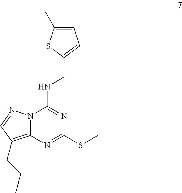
N12C(=C(CCC)C=N1)N=C(SC)N=C2NCC1=CC=C(C)S1
